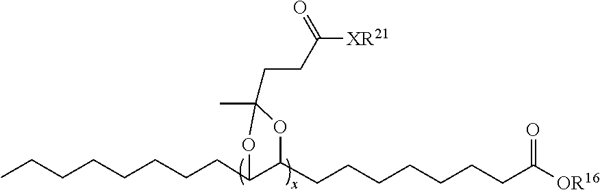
CCCCCCCCC1C(CCCCCCCC([OR16])=O)OC(C)(CCC([XR21])=O)O1
